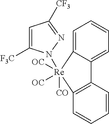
C12=CC=CC=C1C1=C(C=CC=C1)[Re]2(N1C([F3C])=CC([CF3])=N1)([OC])([OC])[CO]
